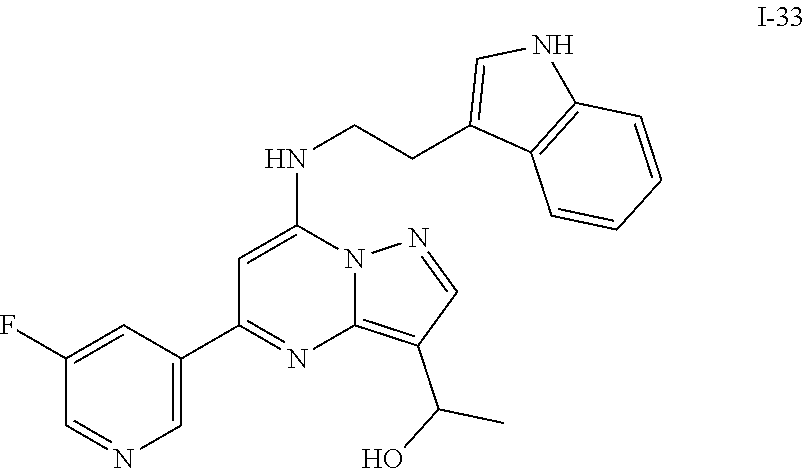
C1=C(C2=NC3=C(C(O)C)C=NN3C(NCCC3=CNC4=C3C=CC=C4)=C2)C=C(F)C=N1
